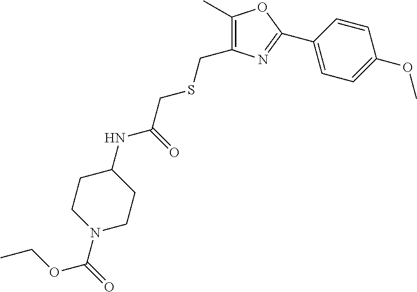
C1CN(C(=O)OCC)CCC1NC(=O)CSCC1=C(C)OC(C2=CC=C(OC)C=C2)=N1
